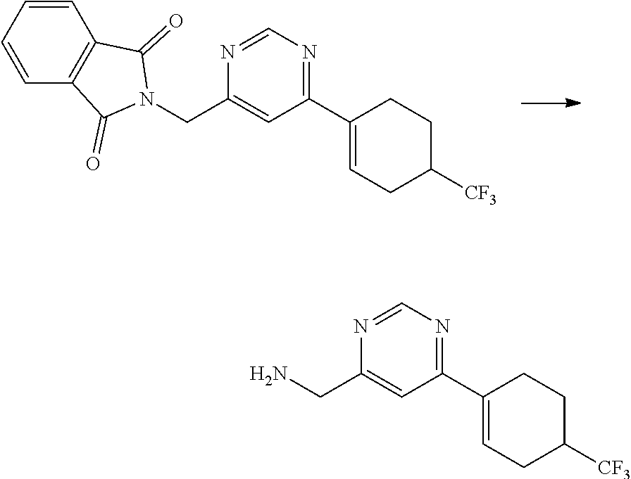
C1(C2=CCC([CF3])CC2)=NC=NC(CN2C(=O)C3=C(C2=O)C=CC=C3)=C1.C1(C2=CCC([CF3])CC2)=NC=NC(CN)=C1
